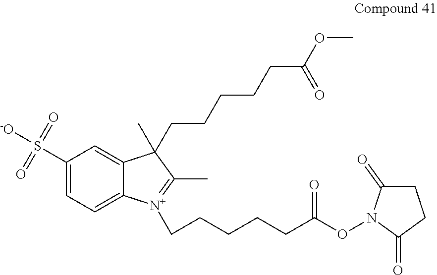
C1(S(=O)(=O)[-O])=CC=C2C(=C1)C(C)(CCCCCC(OC)=O)C(C)=[N+]2CCCCCC(ON1C(=O)CCC1=O)=O
